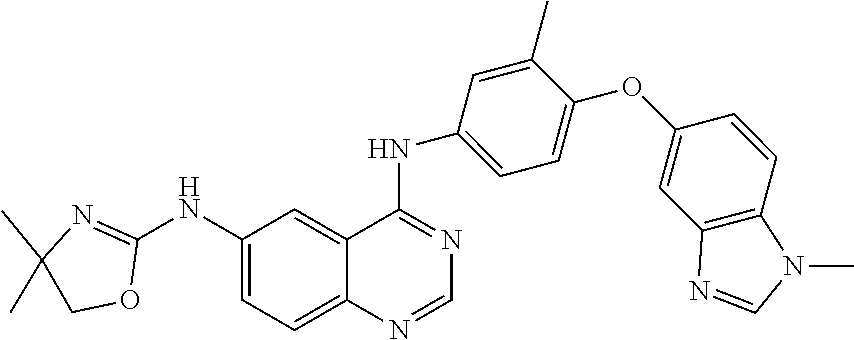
C1(NC2=NC(C)(C)CO2)=CC=C2C(=C1)C(NC1=CC=C(OC3=CC4=C(C=C3)N(C)C=N4)C(C)=C1)=NC=N2
